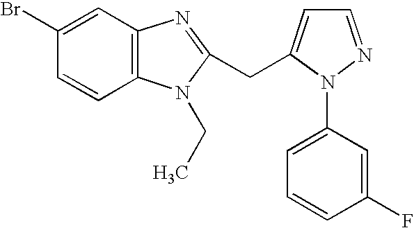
C1(Br)=CC2=C(C=C1)N(CC)C(CC1=CC=NN1C1=CC=CC(F)=C1)=N2
